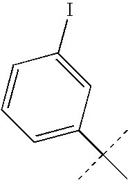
C1=C(C(C)(C)C)C=C(I)C=C1
